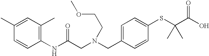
C1(NC(CN(CC2=CC=C(SC(C(O)=O)(C)C)C=C2)CCOC)=O)=C(C)C=C(C)C=C1
